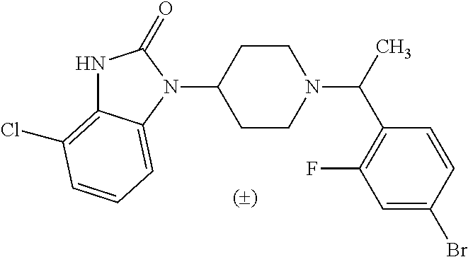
N1C2=C(Cl)C=CC=C2N(C2CCN(C(C3=C(F)C=C(Br)C=C3)C)CC2)C1=O
